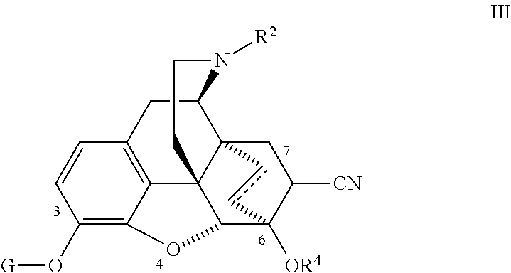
C12=C3C=CC(O[G])=C1OC1C24C2(C(C3)N([R2])CC4)CC([CN])C1([OR4])cc2
